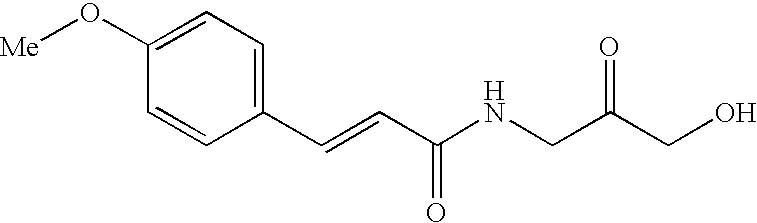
C1(C=CC(NCC(CO)=O)=O)=CC=C(O[Me])C=C1
